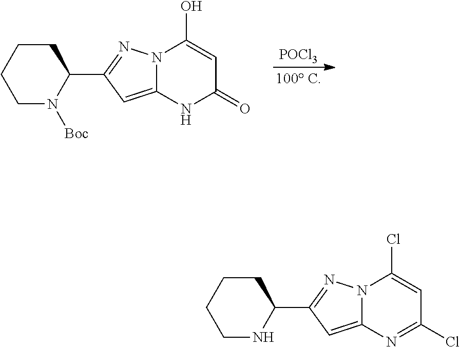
[POCl3].N12C(=CC(C3CCCCN3[Boc])=N1)NC(=O)C=C2O.N12C(=CC(C3CCCCN3)=N1)N=C(Cl)C=C2Cl
